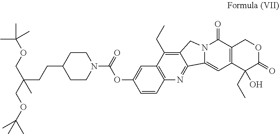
CC(C)(OCC(COC(C)(C)C)(C)CCC1CCN(C(OC2=CC3=C(C=C2)N=C2C(=C3CC)CN3C2=CC2=C(C3=O)COC(=O)C2(O)CC)=O)CC1)C
